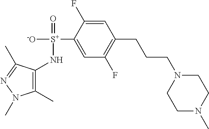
C1(N[S+]([-O])(=O)C2=CC(F)=C(CCCN3CCN(C)CC3)C=C2F)=C(C)N(C)N=C1C
